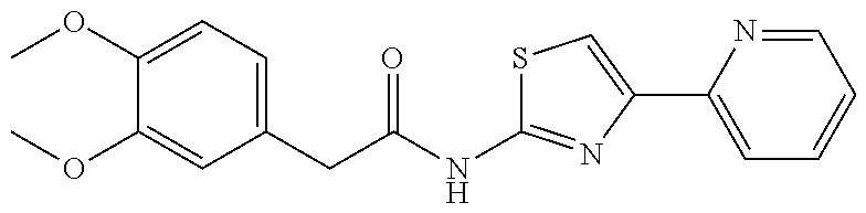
COC1=CC=C(CC(NC2=NC(C3=CC=CC=N3)=CS2)=O)C=C1OC
